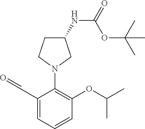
O=CC1=CC=CC(OC(C)C)=C1N1CC(NC(=O)OC(C)(C)C)CC1
